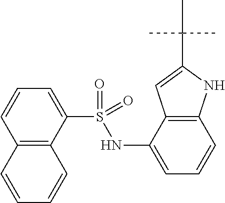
C1(S(=O)(NC2=CC=CC3=C2C=C(C(C)(C)C)N3)=O)=CC=CC2=C1C=CC=C2
